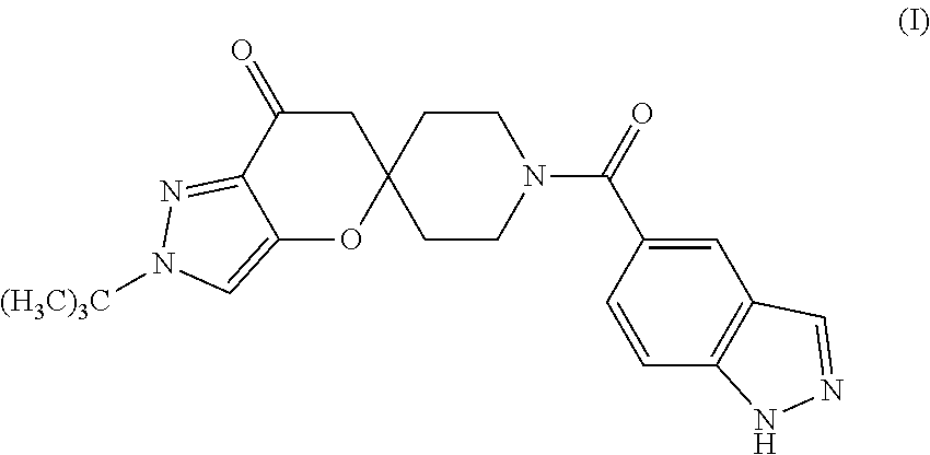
C1C(=O)C2=NN([(H3C)3C])C=C2OC12CCN(C(=O)C1=CC3=C(C=C1)NN=C3)CC2
